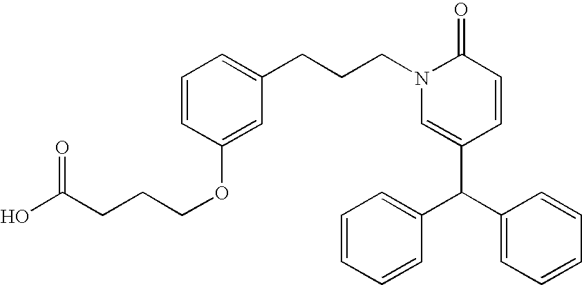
C1(C(C2=CC=CC=C2)C2=CC=CC=C2)=CN(CCCC2=CC=CC(OCCCC(O)=O)=C2)C(=O)C=C1
